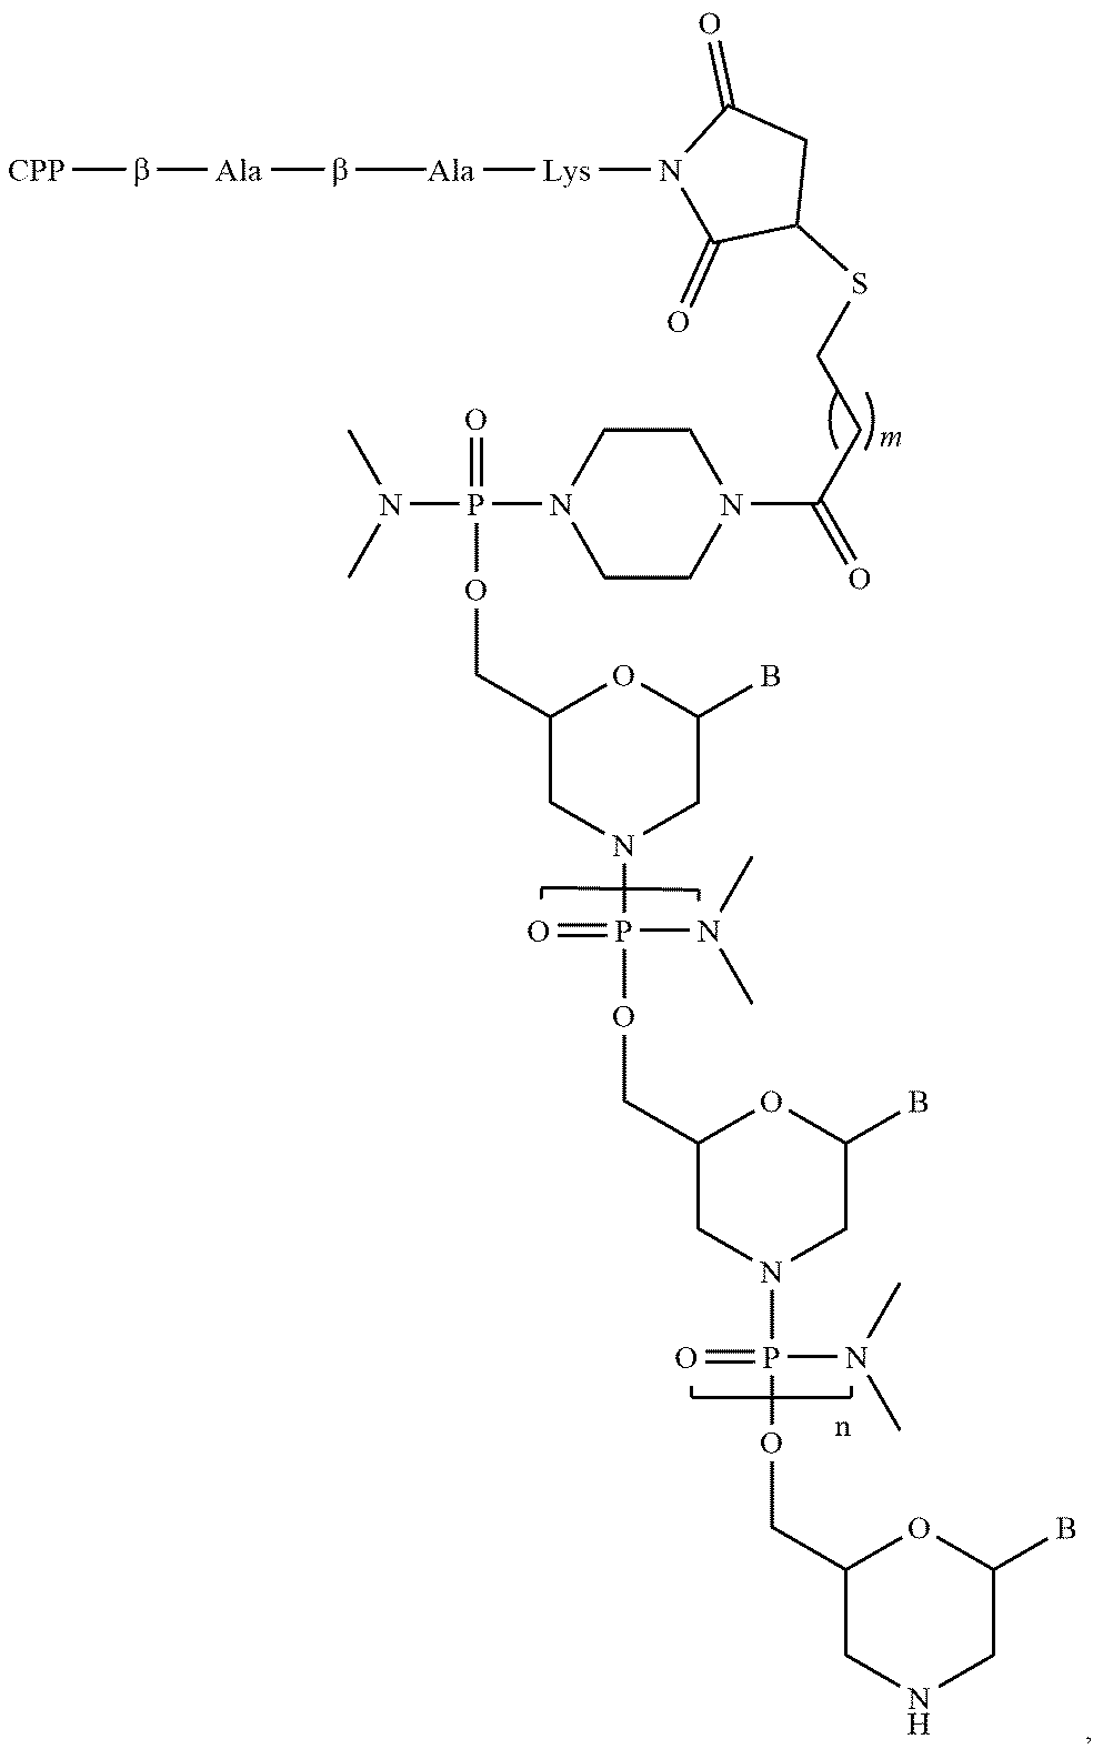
N1([Lys][Ala])C(=O)C(SCCC(N2CCN(P(OCC3CN(P(N(C)C)(OCC4OC(B)CN(P(N(C)C)(OCC5CNCC(B)O5)=O)C4)=O)CC(B)O3)(N(C)C)=O)CC2)=O)CC1=O.b(C)[Ala]b[CPP]
